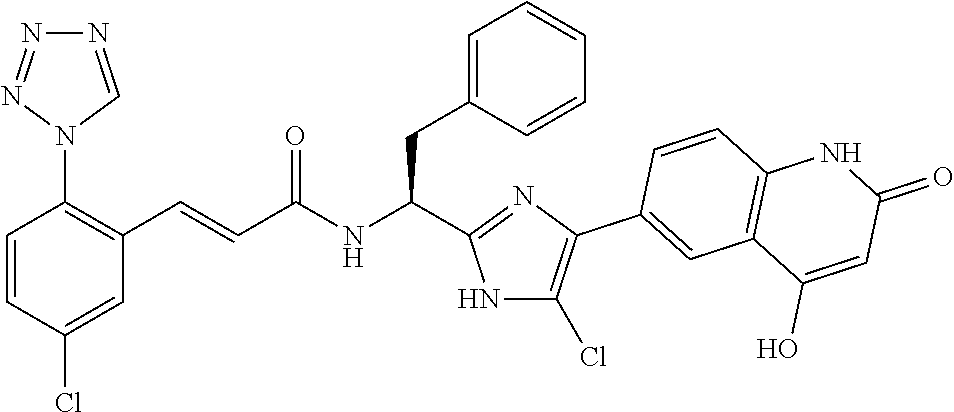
C1=CC(Cl)=CC(C=CC(NC(CC2=CC=CC=C2)C2=NC(C3=CC4=C(C=C3)NC(=O)C=C4O)=C(Cl)N2)=O)=C1N1C=NN=N1
